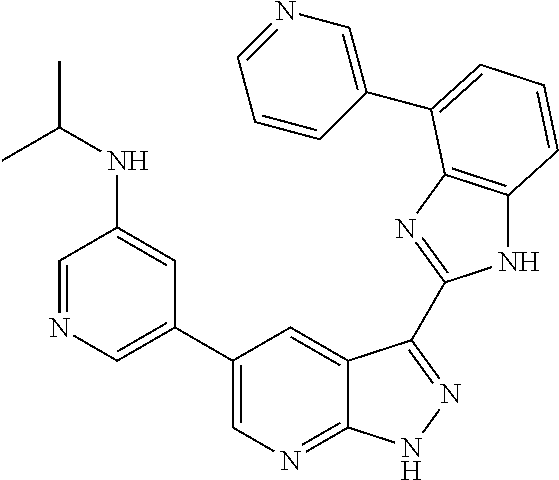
C1(C2=CN=C3C(=C2)C(C2=NC4=C(N2)C=CC=C4C2=CN=CC=C2)=NN3)=CN=CC(NC(C)C)=C1
